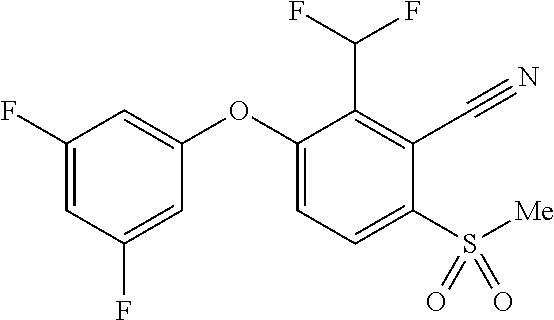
C1(F)=CC(F)=CC(OC2=CC=C(S([Me])(=O)=O)C(C#N)=C2C(F)F)=C1
